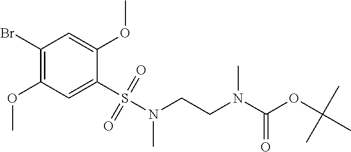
C1(Br)=C(OC)C=C(S(N(C)CCN(C(OC(C)(C)C)=O)C)(=O)=O)C(OC)=C1
